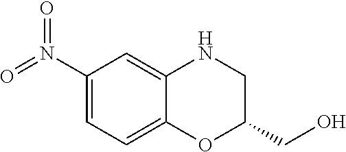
C1(N(=O)=O)=CC=C2C(=C1)NCC(CO)O2
